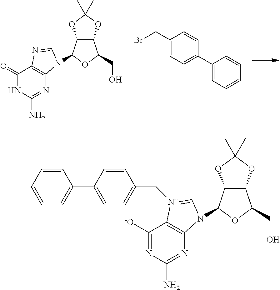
C1(CBr)=CC=C(C2=CC=CC=C2)C=C1.C1(=O)NC(N)=NC2=C1N=CN2C1OC(CO)C2C1OC(C)(C)O2.C1([-O])=NC(N)=NC2=C1[N+](CC1=CC=C(C3=CC=CC=C3)C=C1)=CN2C1C2C(C(CO)O1)OC(C)(C)O2
